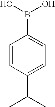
C1=C(B(O)O)C=CC(C(C)C)=C1
